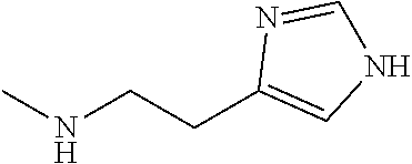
CNCCC1=CNC=N1
